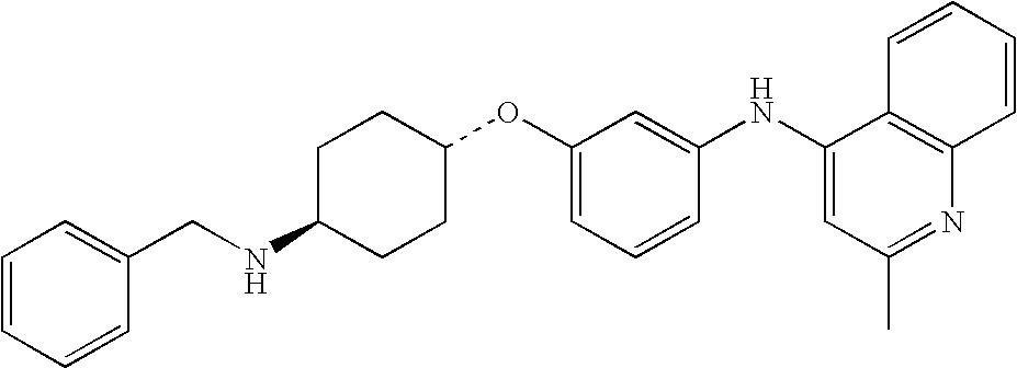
O(C1=CC=CC(NC2=CC(C)=NC3=C2C=CC=C3)=C1)C1CCC(NCC2=CC=CC=C2)CC1
